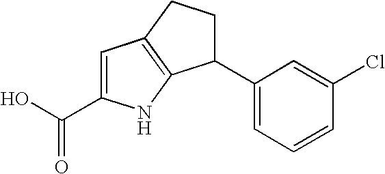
C1(C2=CC=CC(Cl)=C2)CCC2=C1NC(C(O)=O)=C2
